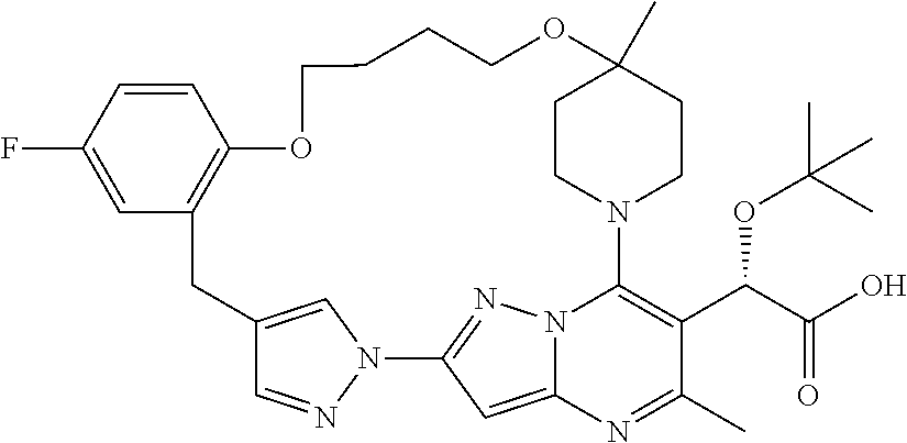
C12=C(C=CC(F)=C1)OCCCCOC1(C)CCN(C3=C(C(C(O)=O)OC(C)(C)C)C(C)=NC4=CC(=NN43)N3N=CC(=C3)C2)CC1
